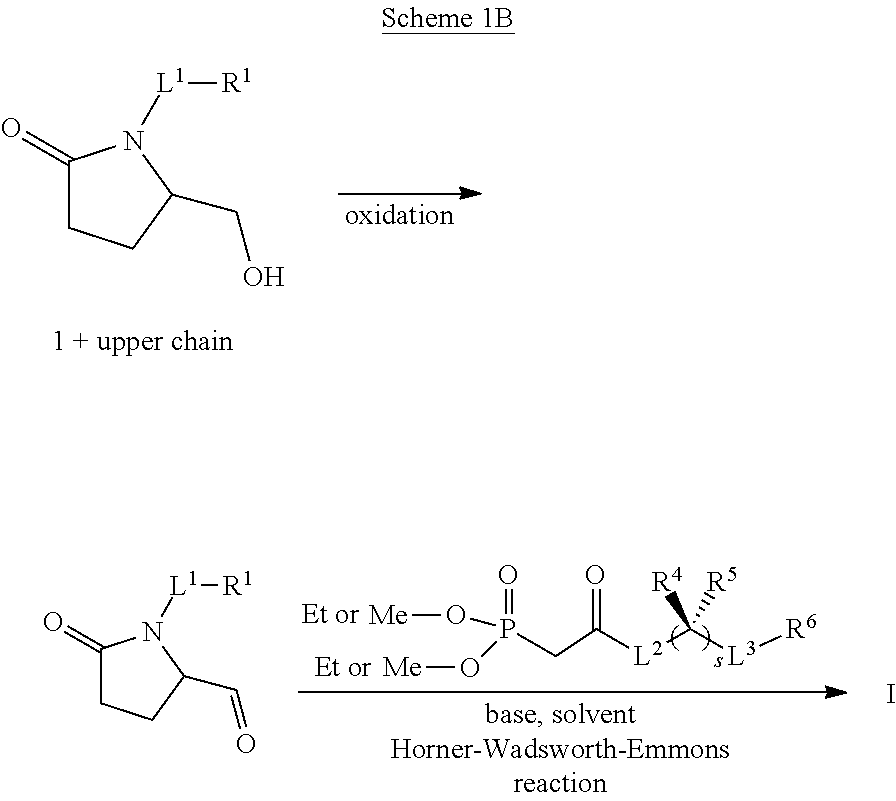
C1(=O)CCC(CO)N1[L1][R1].C1(=O)CCC(C=O)N1[L1][R1].O(P(CC([L2]C([L3][R6])([R4])[R5])=O)(O[Me])=O)[Me].I
